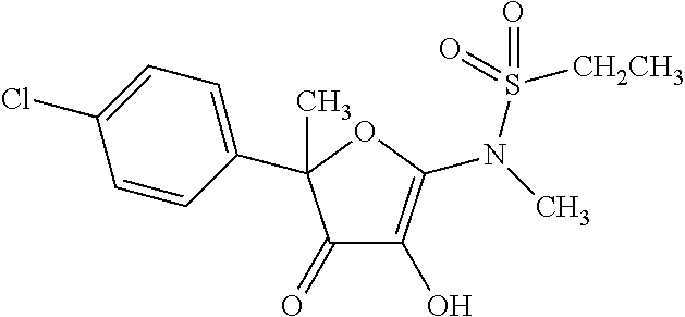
C1(C2(C)C(=O)C(O)=C(N(S([CH2CH3])(=O)=O)C)O2)=CC=C(Cl)C=C1
